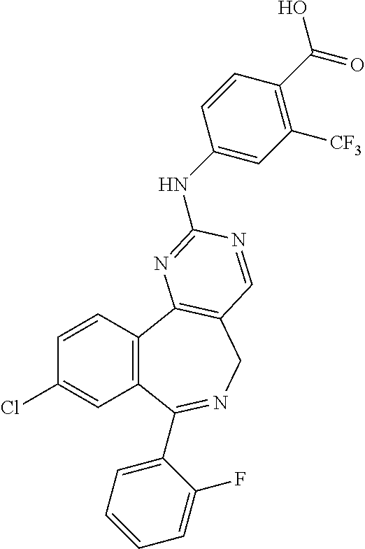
C1=CC2=C(C=C1Cl)C(C1=CC=CC=C1F)=NCC1=C2N=C(NC2=CC([CF3])=C(C(O)=O)C=C2)N=C1
